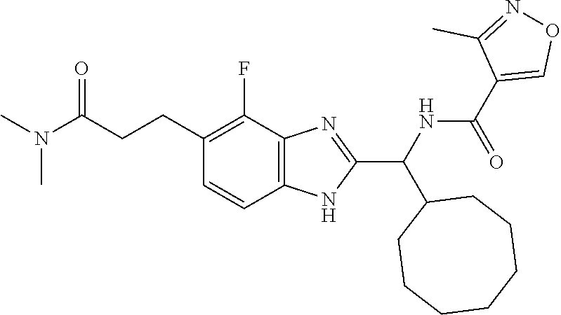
C1CCCCCCC1C(C1=NC2=C(C=CC(CCC(=O)N(C)C)=C2F)N1)NC(=O)C1=CON=C1C
